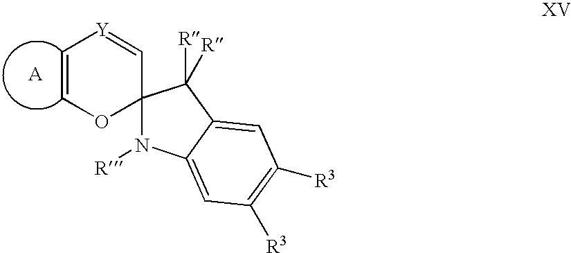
[A].C1=[Y]C=COC12N([R])C1=CC([R3])=C([R3])C=C1C2([R])[R]
